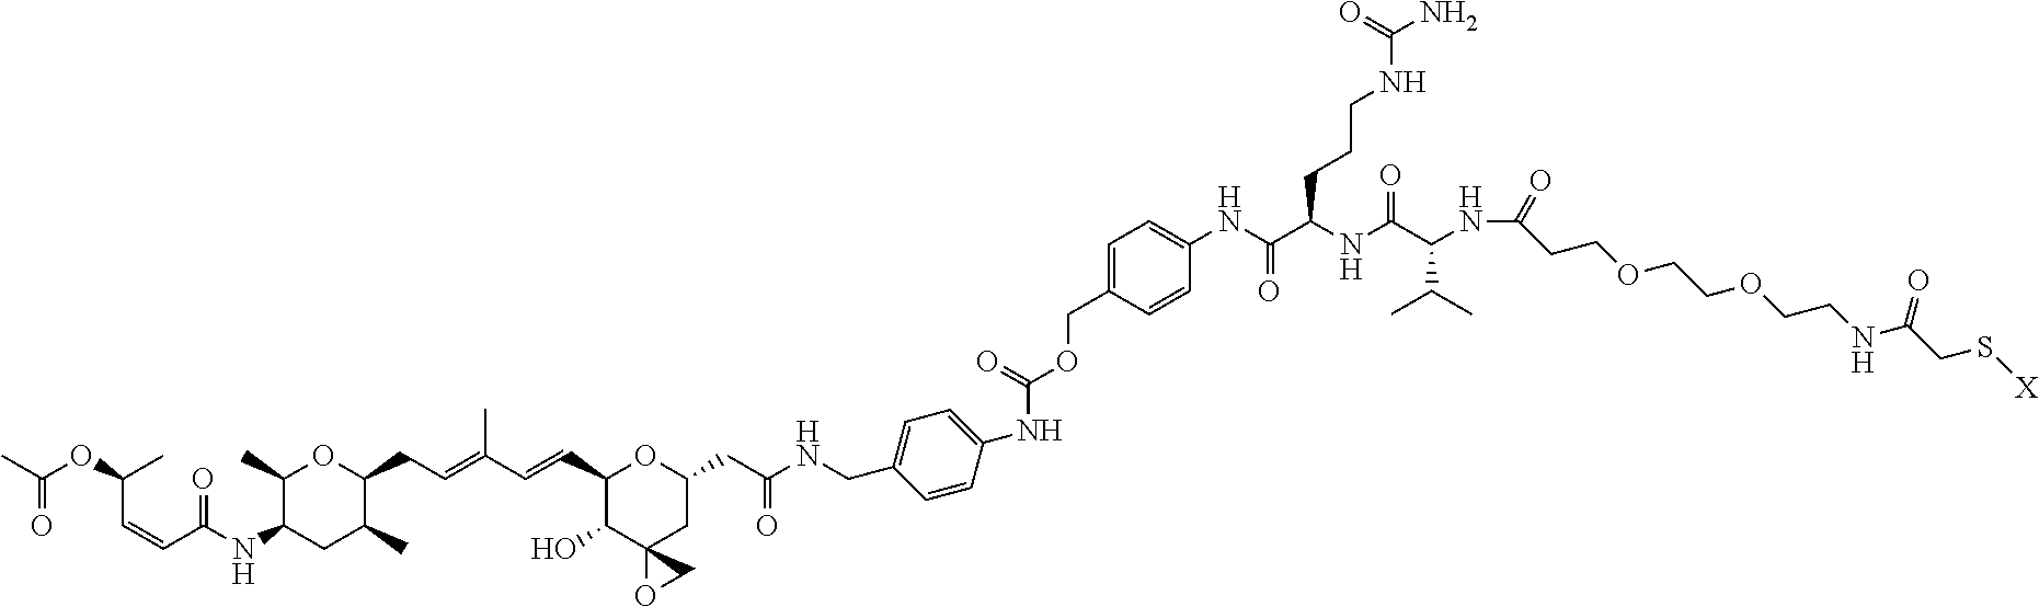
C1(C=CC(=CCC2OC(C)C(NC(C=CC(OC(C)=O)C)=O)CC2C)C)C(O)C2(CC(CC(NCC3=CC=C(NC(OCC4=CC=C(NC(=O)C(NC(C(C(C)C)NC(=O)CCOCCOCCNC(CS[X])=O)=O)CCCNC(N)=O)C=C4)=O)C=C3)=O)O1)OC2
